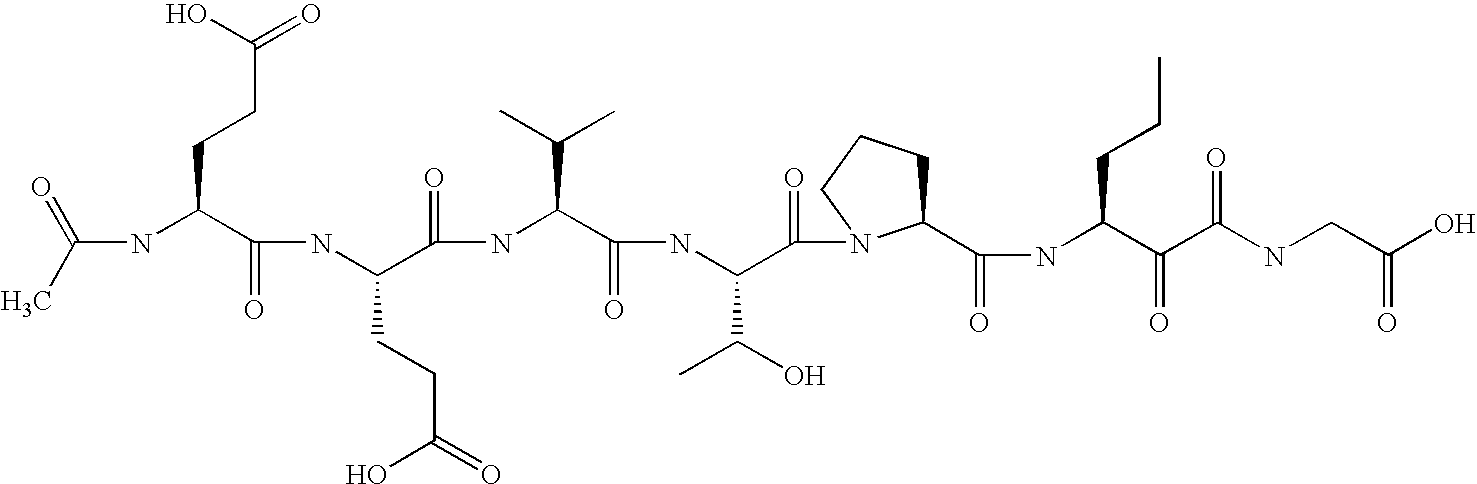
CC(=O)NC(C(NC(C(NC(C(NC(C(=O)N1C(C(NC(C(C(NCC(O)=O)=O)=O)CCC)=O)CCC1)C(O)C)=O)C(C)C)=O)CCC(O)=O)=O)CCC(=O)O
